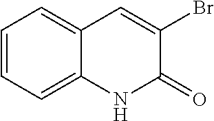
BrC1=CC2=CC=CC=C2NC1=O
